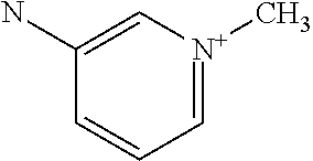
C1=[N+](C)C=C(N)C=C1
